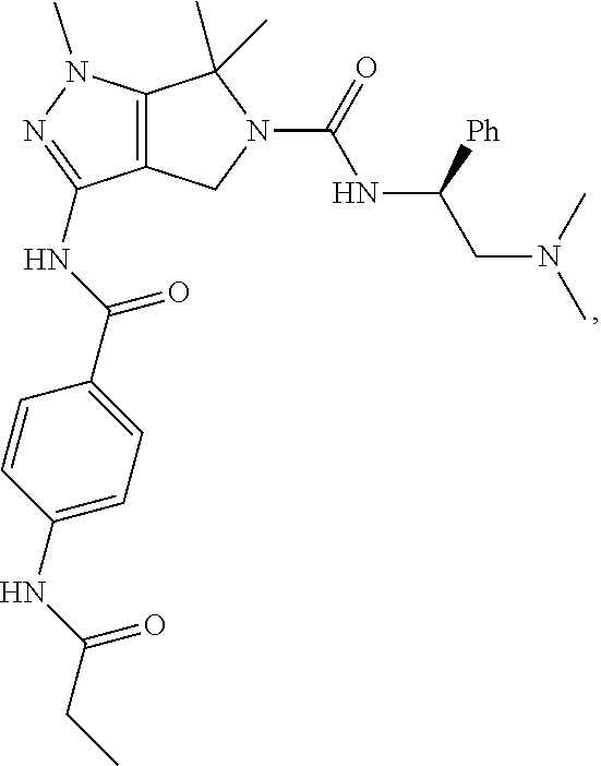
C12=C(N(C)N=C1NC(=O)C1=CC=C(NC(CC)=O)C=C1)C(C)(C)N(C(=O)NC(CN(C)C)[Ph])C2
